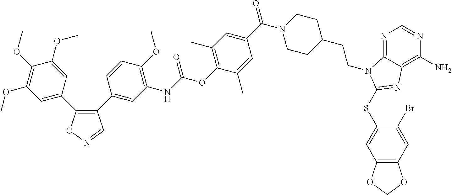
C12=C(C=C(Br)C(SC3=NC4=C(N)N=CN=C4N3CCC3CCN(C(C4=CC(C)=C(OC(NC5=C(OC)C=CC(C6=C(C7=CC(OC)=C(OC)C(OC)=C7)ON=C6)=C5)=O)C(C)=C4)=O)CC3)=C1)OCO2
